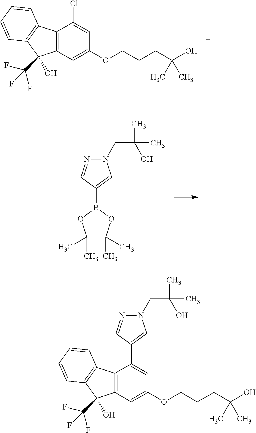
N1(CC(C)(C)O)N=CC(B2OC(C)(C)C(C)(C)O2)=C1.C12=C(C=C(OCCCC(O)(C)C)C=C1Cl)C(O)(C(F)(F)F)C1=C2C=CC=C1.C12=C(C=C(OCCCC(C)(O)C)C=C1C1=CN(CC(C)(C)O)N=C1)C(O)(C(F)(F)F)C1=C2C=CC=C1
